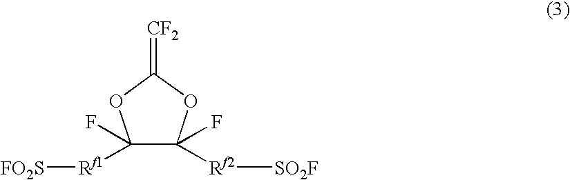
C1(F)([Rf1][FO2S])C(F)([Rf2][SO2F])OC(=[CF2])O1
